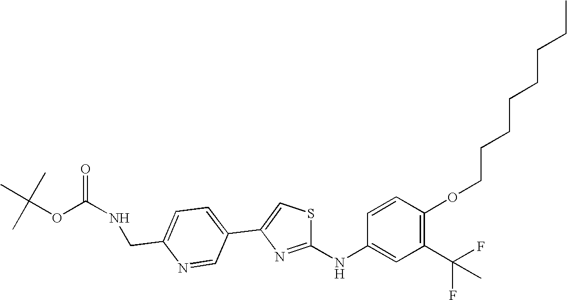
C1=CC(NC2=NC(C3=CC=C(CNC(OC(C)(C)C)=O)N=C3)=CS2)=CC(C(F)(F)C)=C1OCCCCCCCC
